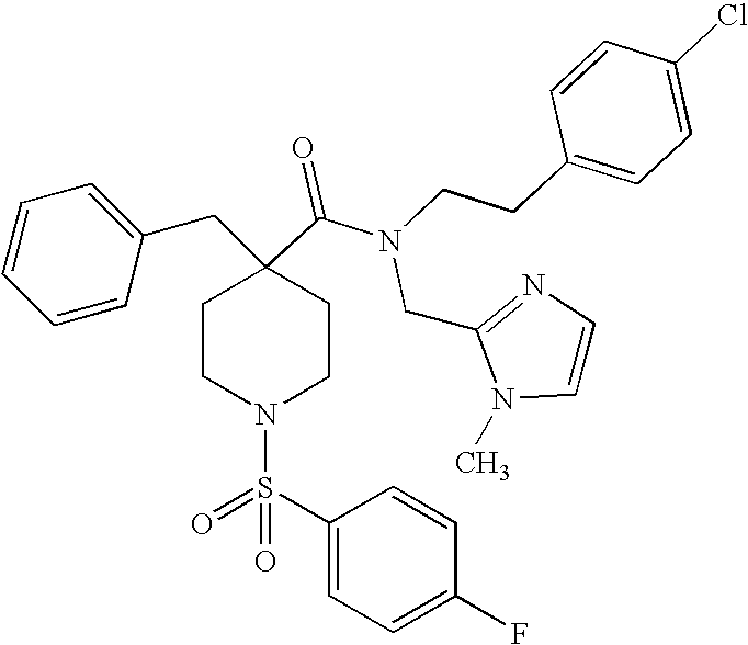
C1=CC=CC(CC2(C(=O)N(CCC3=CC=C(Cl)C=C3)CC3=NC=CN3C)CCN(S(C3=CC=C(F)C=C3)(=O)=O)CC2)=C1
